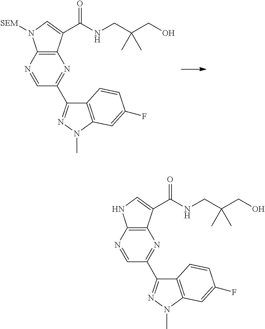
C12=C(N=CC(C3=NN(C)C4=C3C=CC(F)=C4)=N1)N([SEM])C=C2C(=O)NCC(CO)(C)C.C12=C(N=CC(C3=NN(C)C4=C3C=CC(F)=C4)=N1)NC=C2C(=O)NCC(CO)(C)C
